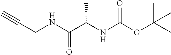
C(CNC(C(NC(OC(C)(C)C)=O)C)=O)#C
